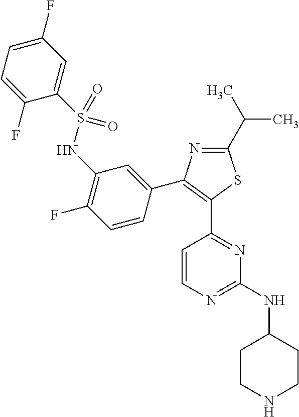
N1=C(C(C)C)SC(C2=NC(NC3CCNCC3)=NC=C2)=C1C1=CC(NS(C2=CC(F)=CC=C2F)(=O)=O)=C(F)C=C1
